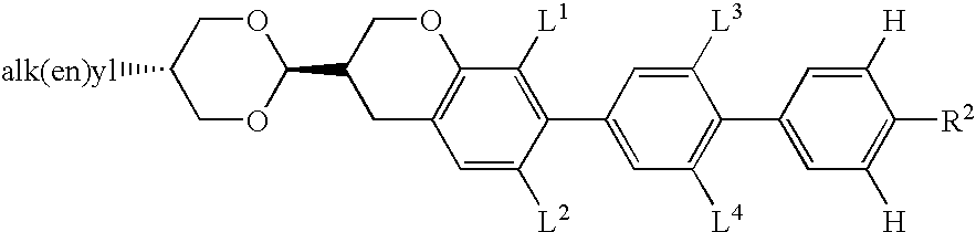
C1OC(C2CC3=C(OC2)C([L1])=C(C2=CC([L4])=C(C4=CC([H])=C([R2])C([H])=C4)C([L3])=C2)C([L2])=C3)OCC1[alk(en)yl]
